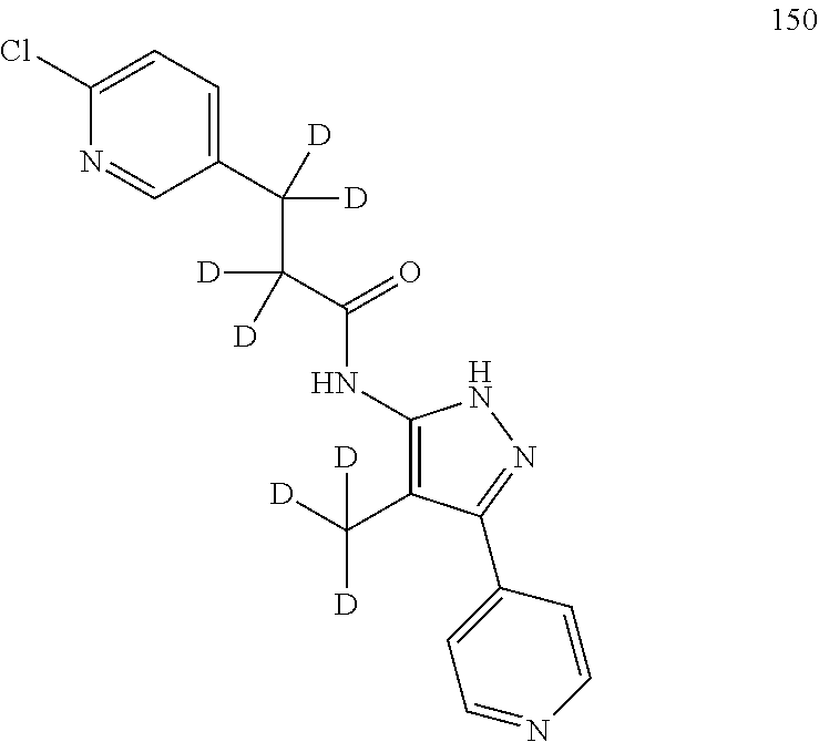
C1(C(C(C(NC2=C(C([D])([D])[D])C(C3=CC=NC=C3)=NN2)=O)([D])[D])([D])[D])=CC=C(Cl)N=C1
